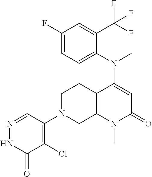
C1(=O)C=C(N(C2=CC=C(F)C=C2C(F)(F)F)C)C2=C(N1C)CN(C1=C(Cl)C(=O)NN=C1)CC2
